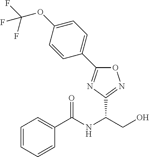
C1=CC=CC(C(NC(CO)C2=NOC(C3=CC=C(OC(F)(F)F)C=C3)=N2)=O)=C1
